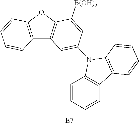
C12=C(OC3=C1C=C(N1C4=C(C=CC=C4)C4=C1C=CC=C4)C=C3[B(OH)2])C=CC=C2
